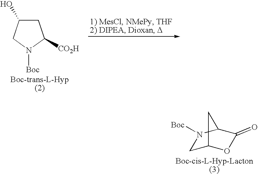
C1C(O)CN([Boc])C1[CO2H].C1C2OC(=O)C(N1[Boc])C2
